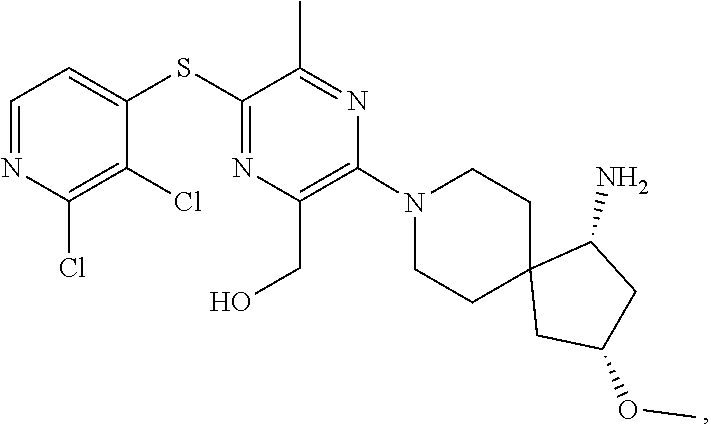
C1CN(C2=C(CO)N=C(SC3=CC=NC(Cl)=C3Cl)C(C)=N2)CCC12CC(OC)CC2N
